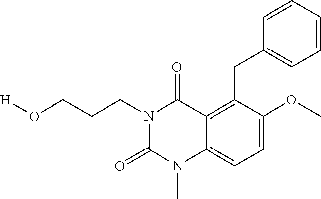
[H]OCCCN1C(=O)N(C)C2=CC=C(OC)C(CC3=CC=CC=C3)=C2C1=O
